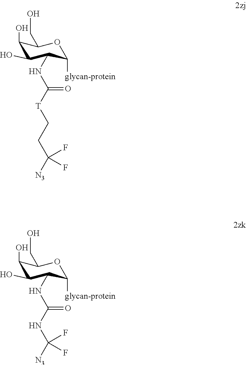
OC1C(O)C(NC(=O)[T]CCC([N3])(F)F)C([glycan-protein])OC1CO.OC1C(O)C(NC(=O)NC([N3])(F)F)C([glycan-protein])OC1CO
